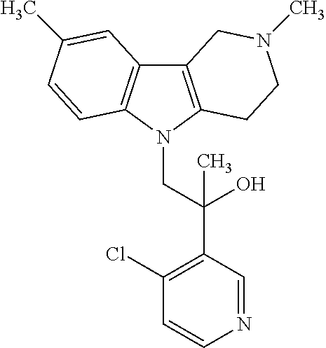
C12=C(N(CC(C3=C(Cl)C=CN=C3)(O)C)C3=C1C=C(C)C=C3)CCN(C)C2
